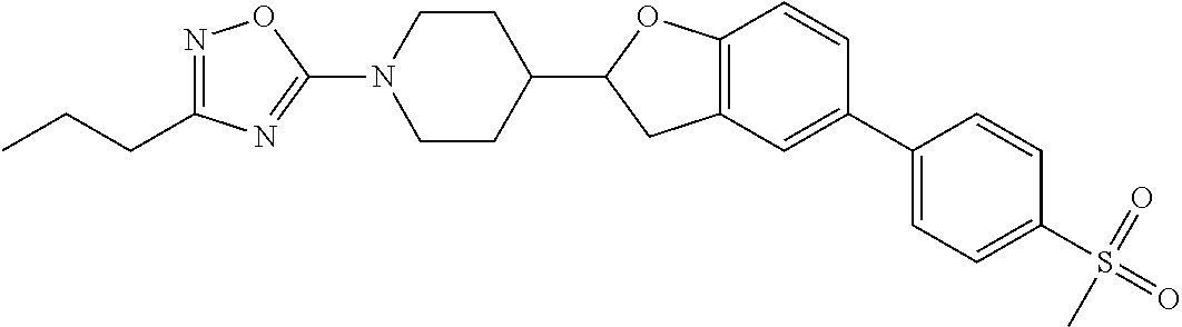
C1(N2CCC(C3CC4=C(O3)C=CC(C3=CC=C(S(=O)(=O)C)C=C3)=C4)CC2)=NC(CCC)=NO1
